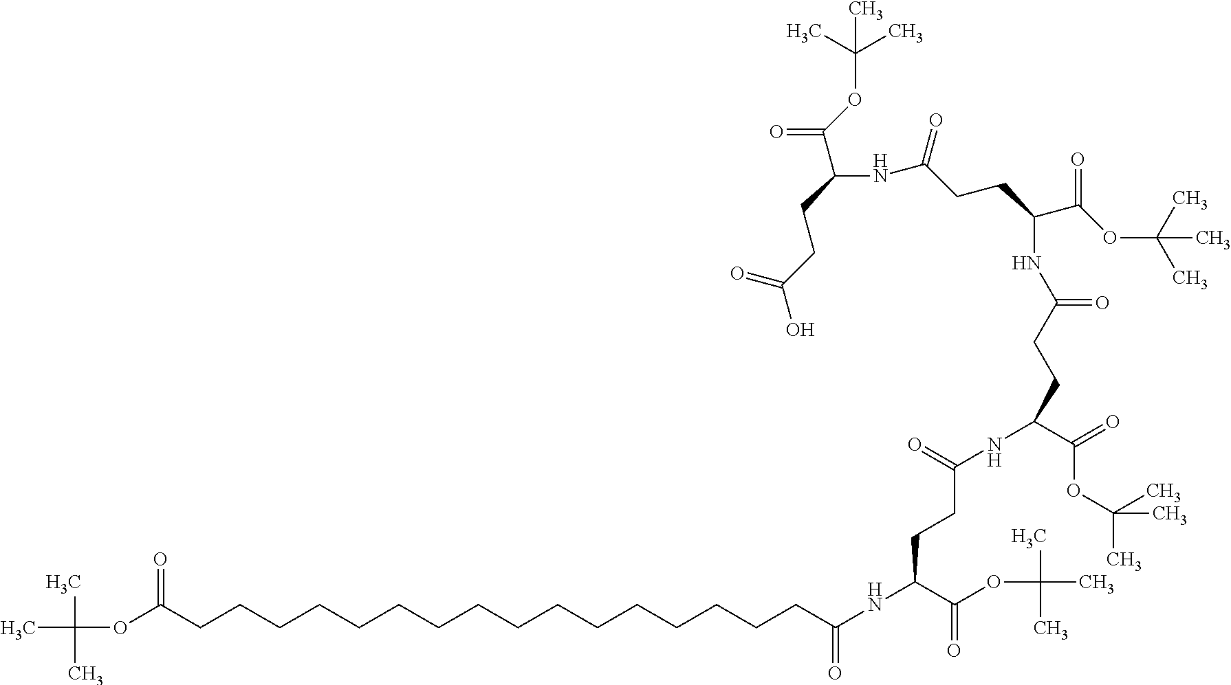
O(C(CCCCCCCCCCCCCCCCC(NC(C(OC(C)(C)C)=O)CCC(NC(CCC(NC(CCC(NC(CCC(O)=O)C(OC(C)(C)C)=O)=O)C(OC(C)(C)C)=O)=O)C(OC(C)(C)C)=O)=O)=O)=O)C(C)(C)C
